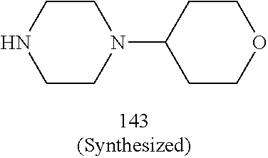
C1N(C2CCOCC2)CCNC1
